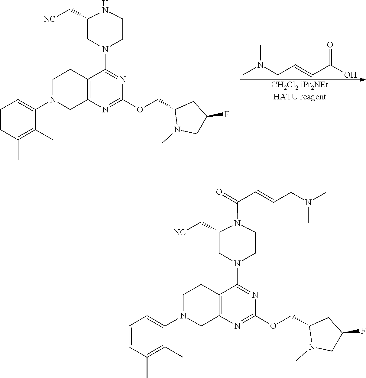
N1(C2=CC=CC(C)=C2C)CC2=C(CC1)C(N1CCN(C(=O)C=CCN(C)C)C(C[NC])C1)=NC(OCC1N(C)CC(F)C1)=N2.N1(C2=CC=CC(C)=C2C)CC2=C(CC1)C(N1CCNC(C[NC])C1)=NC(OCC1N(C)CC(F)C1)=N2.[CH2Cl2 iPr2NEtHATU reagent].CN(CC=CC(O)=O)C
